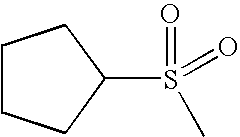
C1(S(=O)(=O)C)CCCC1
